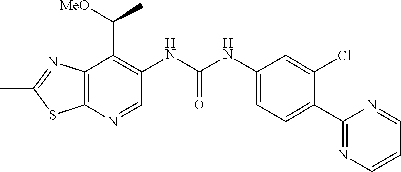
C12=C(N=CC(NC(NC3=CC=C(C4=NC=CC=N4)C(Cl)=C3)=O)=C1C([MeO])C)SC(C)=N2
